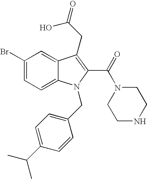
C1(Br)=CC=C2C(=C1)C(CC(=O)O)=C(C(=O)N1CCNCC1)N2CC1=CC=C(C(C)C)C=C1
